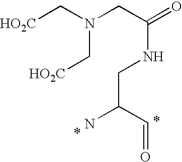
NC(C=O)CNC(=O)CN(C[HO2C])C[HO2C]
